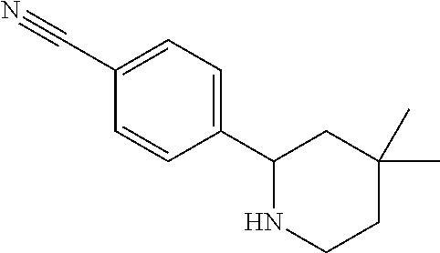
C1(C2NCCC(C)(C)C2)=CC=C(C#N)C=C1
